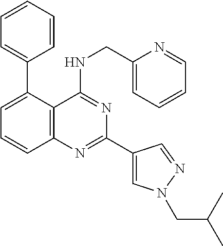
C1=CC=CC=C1C1=CC=CC2=C1C(NCC1=CC=CC=N1)=NC(C1=CN(CC(C)C)N=C1)=N2
